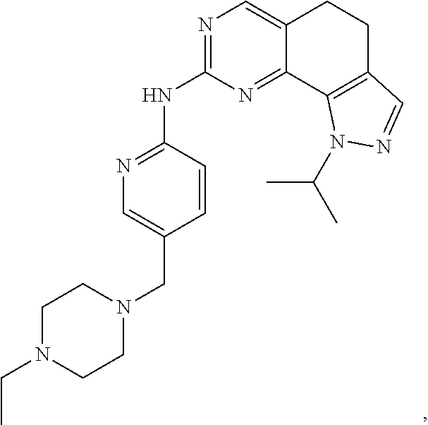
N1=C(NC2=NC=C(CN3CCN(CC)CC3)C=C2)N=C2C(=C1)CCC1=C2N(C(C)C)N=C1
